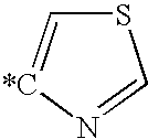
S1C=[*C]N=C1
